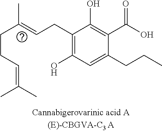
C(C1=C(O)C=C(CCC)C(C(O)=O)=C1O)C=C(CCC=C(C)C)C
